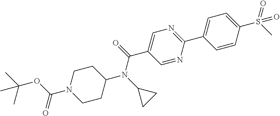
CC(OC(N1CCC(N(C2CC2)C(=O)C2=CN=C(C3=CC=C(S(C)(=O)=O)C=C3)N=C2)CC1)=O)(C)C
